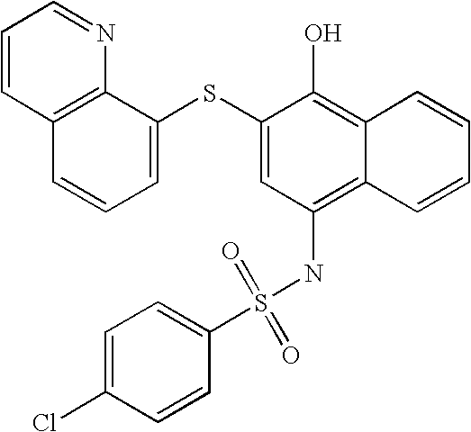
C1=CC2=C(N=C1)C(SC1=CC(NS(C3=CC=C(Cl)C=C3)(=O)=O)=C3C(=C1O)C=CC=C3)=CC=C2
